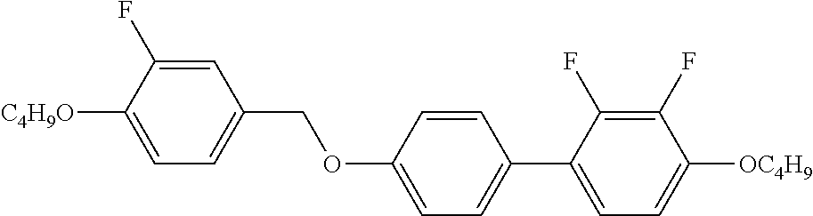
C1=C(F)C([C4H9O])=CC=C1COC1=CC=C(C2=CC=C([OC4H9])C(F)=C2F)C=C1
